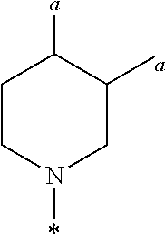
C1CN(*)CC([a])C1[a]
